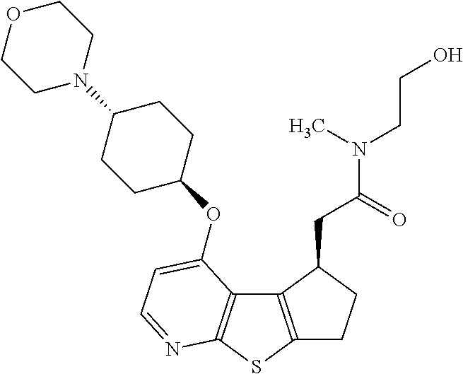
C1C2=C(C(CC(N(CCO)C)=O)C1)C1=C(S2)N=CC=C1OC1CCC(N2CCOCC2)CC1
